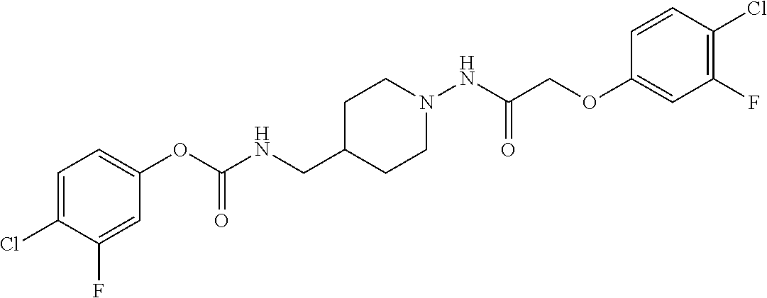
C1(OC(NCC2CCN(NC(=O)COC3=CC(F)=C(Cl)C=C3)CC2)=O)=CC=C(Cl)C(F)=C1
